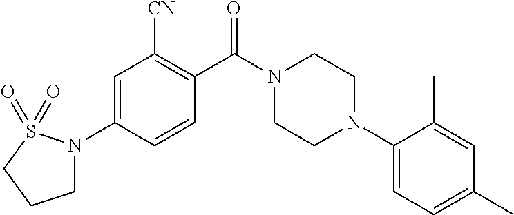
C1=C(N2CCCS2(=O)=O)C=CC(C(N2CCN(C3=CC=C(C)C=C3C)CC2)=O)=C1[CN]
